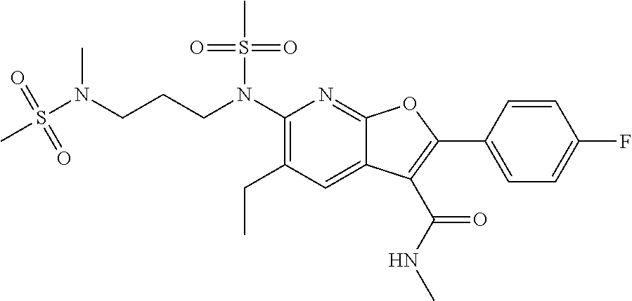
N(C1=C(CC)C=C2C(=N1)OC(C1=CC=C(F)C=C1)=C2C(NC)=O)(S(C)(=O)=O)CCCN(C)S(C)(=O)=O
